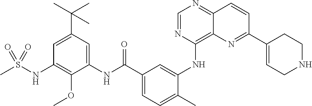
C1=NC(NC2=CC(C(NC3=CC(C(C)(C)C)=CC(NS(C)(=O)=O)=C3OC)=O)=CC=C2C)=C2C(=N1)C=CC(C1=CCNCC1)=N2
